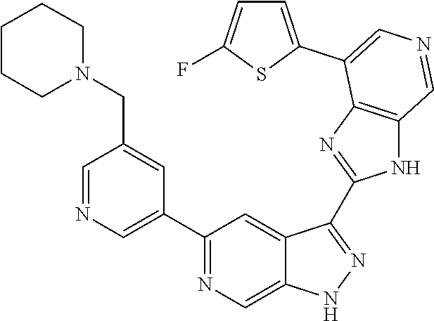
C1(C2=CN=CC(CN3CCCCC3)=C2)=NC=C2C(=C1)C(C1=NC3=C(N1)C=NC=C3C1=CC=C(F)S1)=NN2
